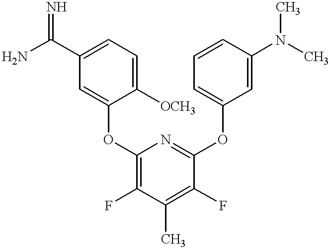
C1(C(N)=N)=CC=C([OCH3])C(OC2=C(F)C(C)=C(F)C(OC3=CC=CC(N(C)C)=C3)=N2)=C1
